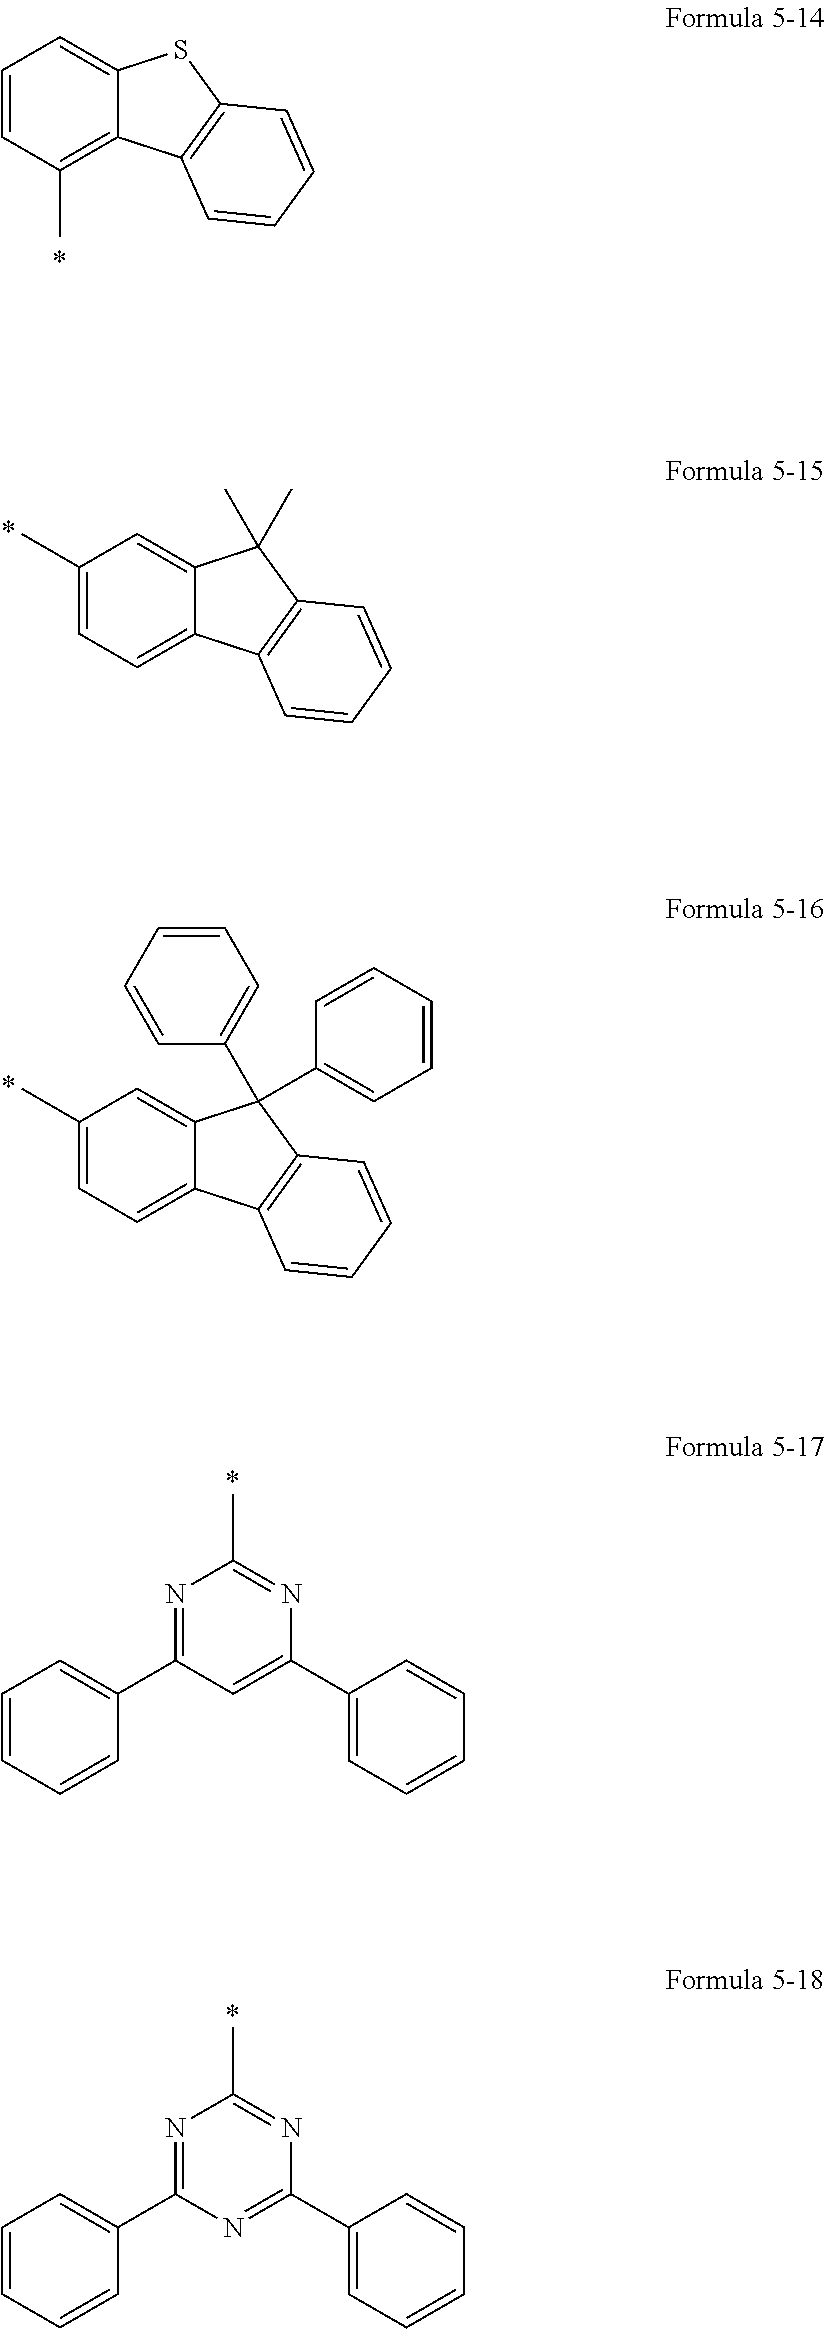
C1=CC(C)=C2C(=C1)SC1=C2C=CC=C1.C1(C)=CC=C2C(=C1)C(C)(C)C1=C2C=CC=C1.C1(C)=CC=C2C(=C1)C(C1=CC=CC=C1)(C1=CC=CC=C1)C1=C2C=CC=C1.N1=C(C2=CC=CC=C2)C=C(C2=CC=CC=C2)N=C1C.N1=C(C2=CC=CC=C2)N=C(C2=CC=CC=C2)N=C1C
